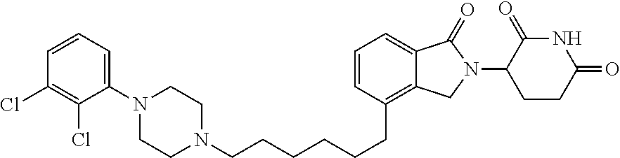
C1=CC(CCCCCCN2CCN(C3=CC=CC(Cl)=C3Cl)CC2)=C2C(=C1)C(=O)N(C1C(=O)NC(=O)CC1)C2
